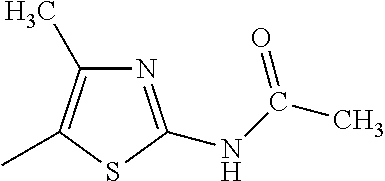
N1=C(NC(C)=O)SC(C)=C1C
